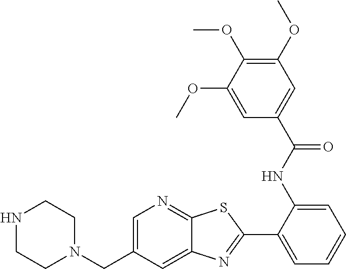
C1=C(CN2CCNCC2)C=C2C(=N1)SC(C1=CC=CC=C1NC(C1=CC(OC)=C(OC)C(OC)=C1)=O)=N2
